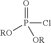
O=P([RO])(Cl)[OR]
